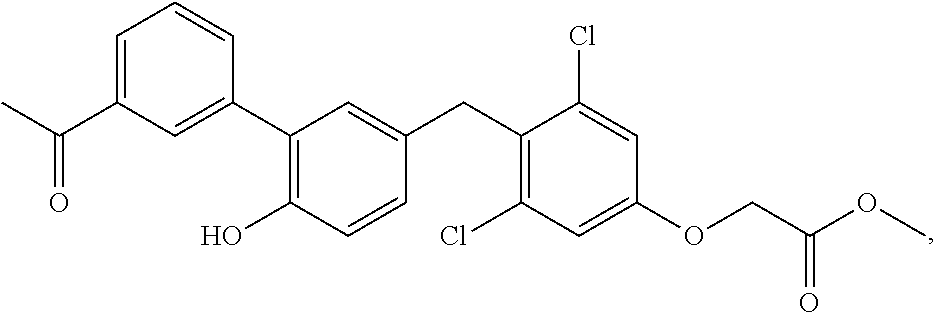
C1(C2=C(O)C=CC(CC3=C(Cl)C=C(OCC(OC)=O)C=C3Cl)=C2)=CC(C(C)=O)=CC=C1
